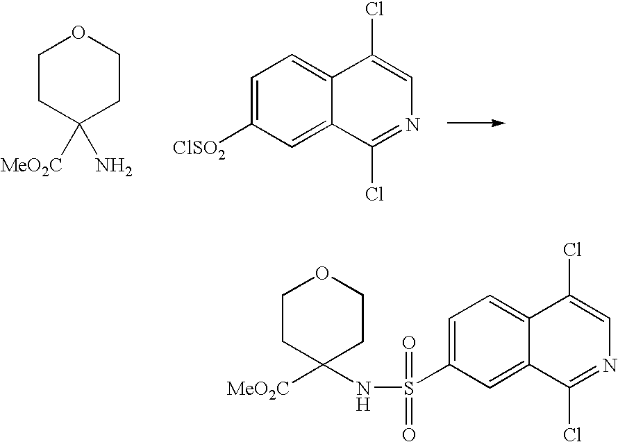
C1([MeO2C])(N)CCOCC1.C1=C([ClSO2])C=C2C(=C1)C(Cl)=CN=C2Cl.C1=C(S(NC2([MeO2C])CCOCC2)(=O)=O)C=C2C(=C1)C(Cl)=CN=C2Cl
